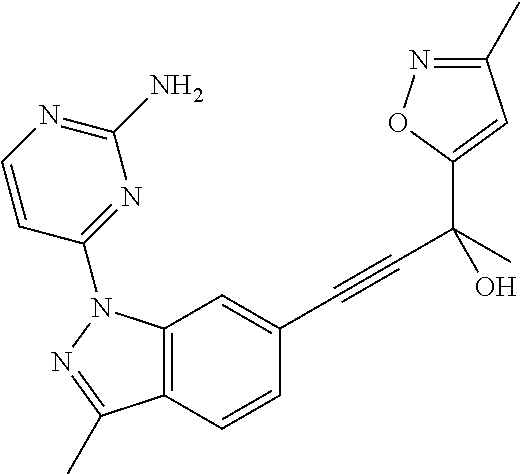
C12=C(C=C(C#CC(C3=CC(C)=NO3)(C)O)C=C1)N(C1=NC(N)=NC=C1)N=C2C
